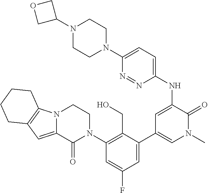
N1(C2COC2)CCN(C2=CC=C(NC3=CC(C4=CC(F)=CC(N5CCN6C(=CC7=C6CCCC7)C5=O)=C4CO)=CN(C)C3=O)N=N2)CC1
